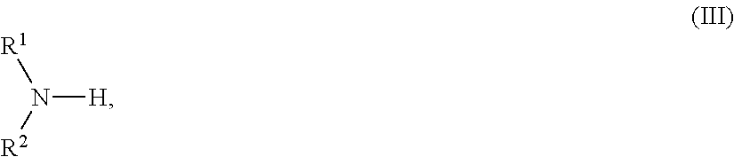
N([H])([R2])[R1]
